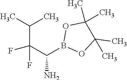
CC(C(C(N)B1OC(C)(C)C(C)(C)O1)(F)F)C
